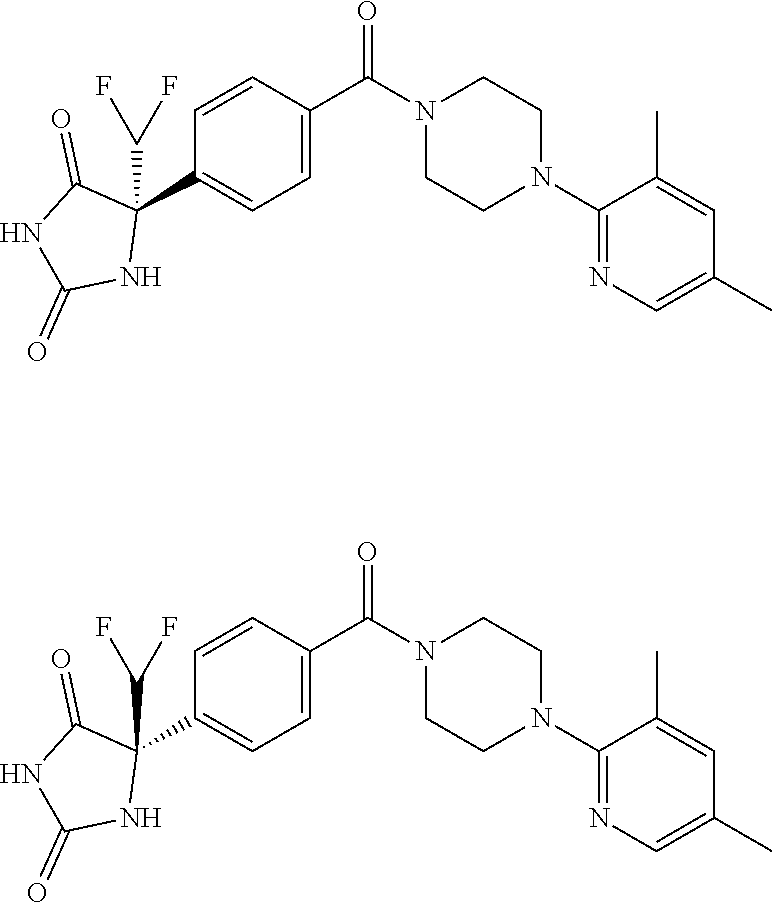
O=C(N1CCN(C2=NC=C(C)C=C2C)CC1)C1=CC=C(C2(C(F)F)C(=O)NC(=O)N2)C=C1.O=C(N1CCN(C2=NC=C(C)C=C2C)CC1)C1=CC=C(C2(C(F)F)C(=O)NC(=O)N2)C=C1
